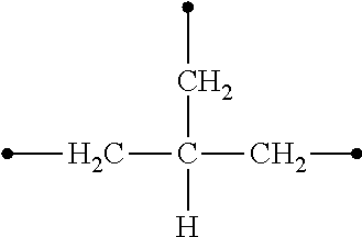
C(C([H])(CC)CC)C
